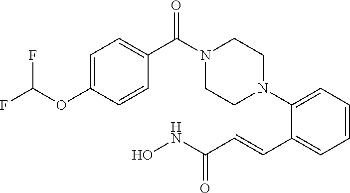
C1=CC=C(N2CCN(C(C3=CC=C(OC(F)F)C=C3)=O)CC2)C(C=CC(NO)=O)=C1
